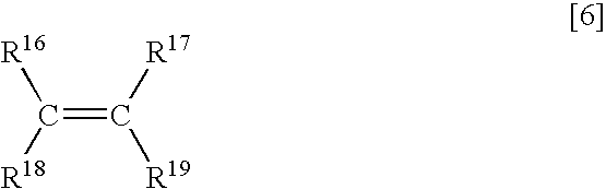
C(=C([R17])[R19])([R18])[R16]
